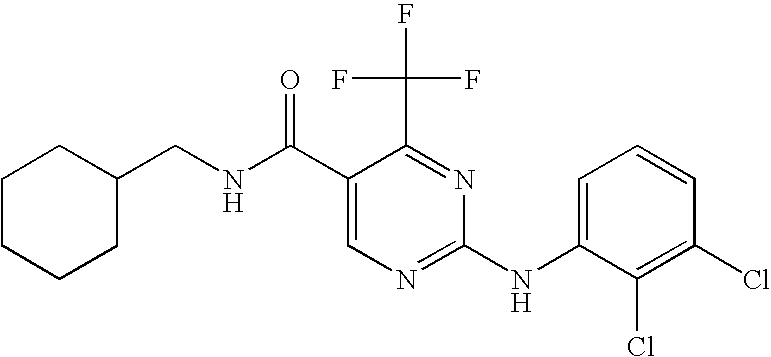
N(CC1CCCCC1)C(C1=CN=C(NC2=CC=CC(Cl)=C2Cl)N=C1C(F)(F)F)=O
